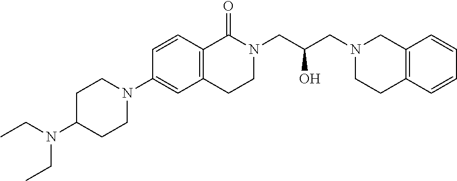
N1(C2=CC3=C(C=C2)C(=O)N(CC(CN2CCC4=C(C2)C=CC=C4)O)CC3)CCC(N(CC)CC)CC1
